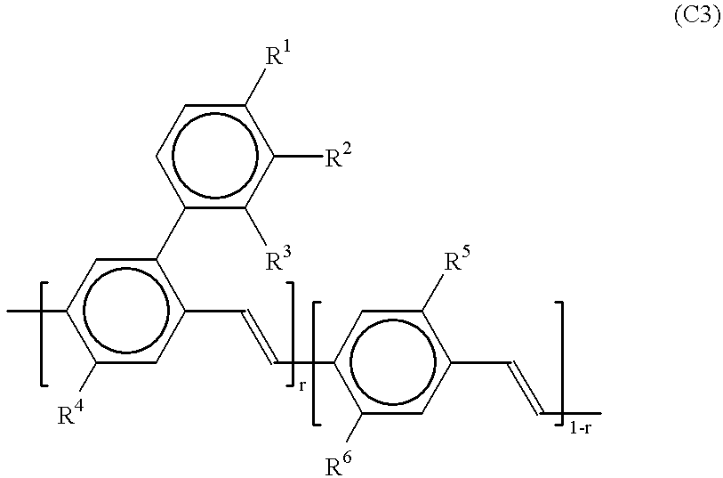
c1c(-c2cc(C)c([R4])cc2C=Cc2c([R6])cc(C=CC)c([R5])c2)c([R3])c([R2])c([R1])c1
